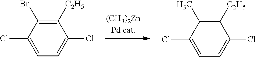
ClC1=CC=C(Cl)C([C2H5])=C1Br.ClC1=CC=C(Cl)C([C2H5])=C1C
